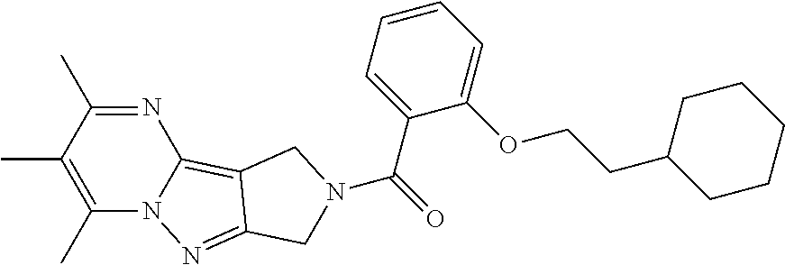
N1=C(C)C(C)=C(C)N2C1=C1C(=N2)CN(C(=O)C2=CC=CC=C2OCCC2CCCCC2)C1
